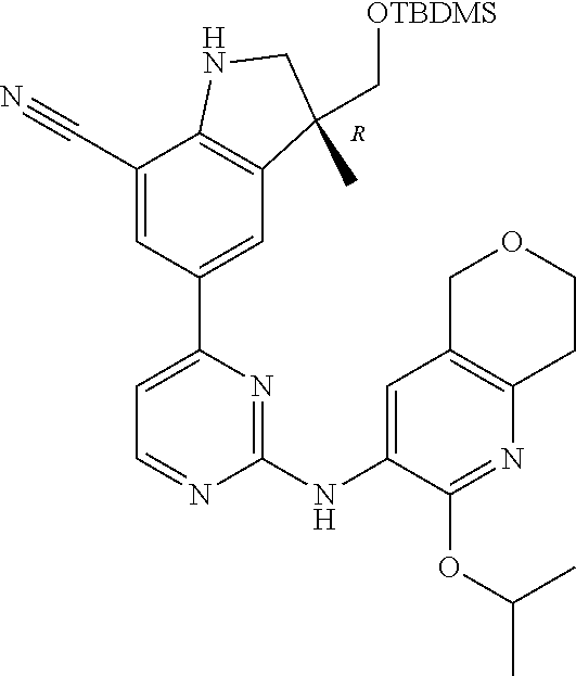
C1(C2=CC3=C(C(C#N)=C2)NCC3(C)C[OTBDMS])=CC=NC(NC2=CC3=C(CCOC3)N=C2OC(C)C)=N1.[R]
